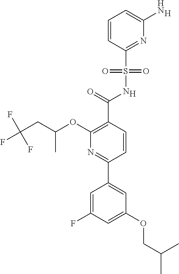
[H].C1(C(=O)NS(C2=NC(N)=CC=C2)(=O)=O)=C(OC(CC(F)(F)F)C)N=C(C2=CC(OCC(C)C)=CC(F)=C2)C=C1.[H]
